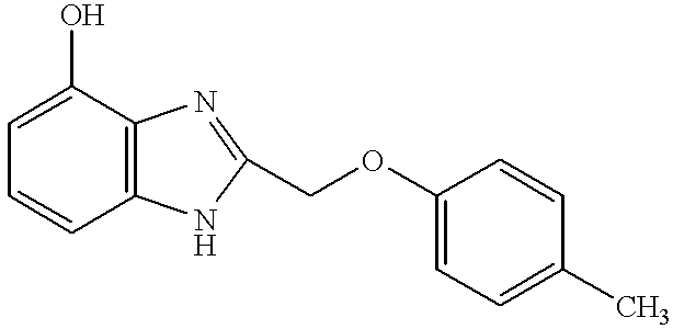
C1=C(O)C2=C(C=C1)NC(COC1=CC=C(C)C=C1)=N2
